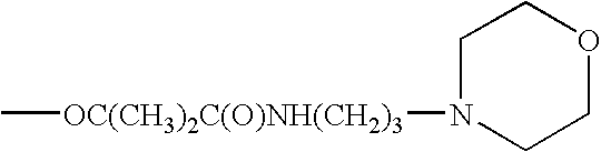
C[OC(CH3)2C(O)NH(CH2)3]N1CCOCC1
